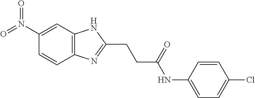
C12=C(C=C(N(=O)=O)C=C1)NC(CCC(NC1=CC=C(Cl)C=C1)=O)=N2
